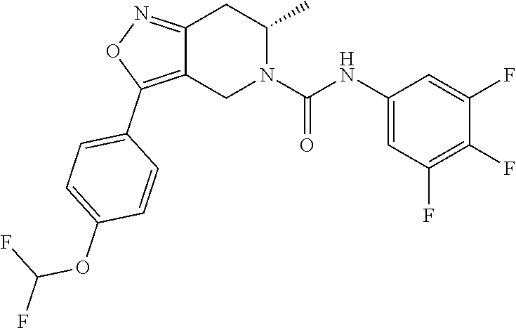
C12=NOC(C3=CC=C(OC(F)F)C=C3)=C1CN(C(NC1=CC(F)=C(F)C(F)=C1)=O)C(C)C2
